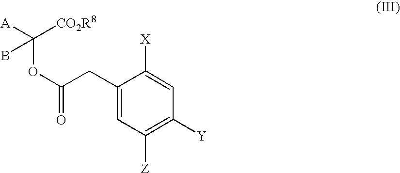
C1(CC(OC(B)([A])[CO2R8])=O)=CC([Z])=C([Y])C=C1[X]
